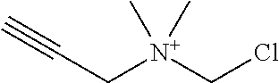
C([N+](CCl)(C)C)C#C
